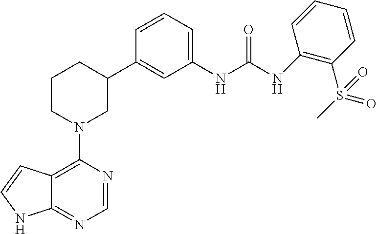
C12=C(N3CC(C4=CC(NC(NC5=C(S(C)(=O)=O)C=CC=C5)=O)=CC=C4)CCC3)N=CN=C1NC=C2
